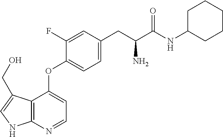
C12=C(N=CC=C1OC1=CC=C(CC(C(=O)NC3CCCCC3)N)C=C1F)NC=C2CO
